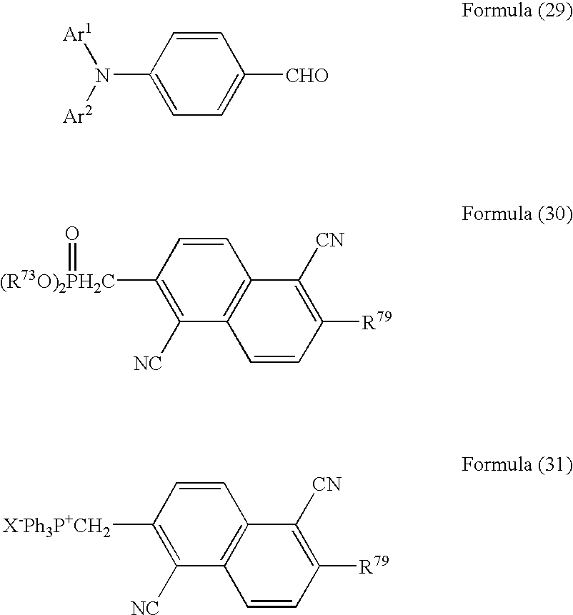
C1([NC])=C([(R73O)2PH2C]=O)C=CC2=C1C=CC([R79])=C2[CN].C1([NC])=C([X-Ph3P+CH2])C=CC2=C1C=CC([R79])=C2[CN].C1=CC(N([Ar1])[Ar2])=CC=C1[CHO]
